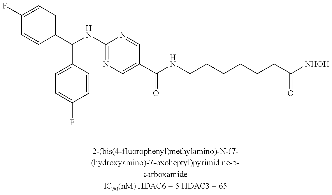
N(C1=NC=C(C(NCCCCCCC([NHOH])=O)=O)C=N1)C(C1=CC=C(F)C=C1)C1=CC=C(F)C=C1
